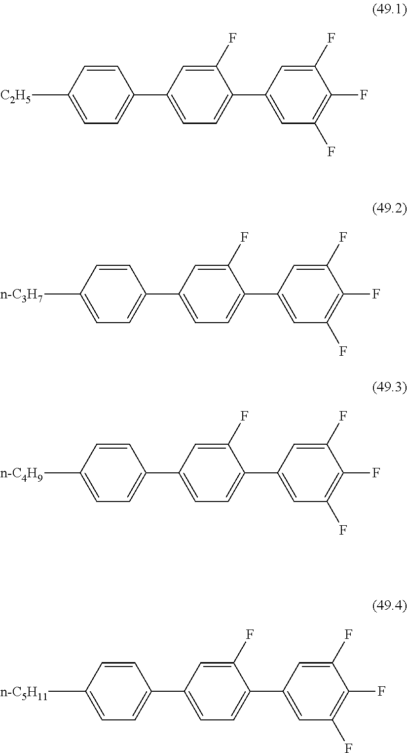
C1=CC(C2=CC=C(C3=CC(F)=C(F)C(F)=C3)C(F)=C2)=CC=C1[C2H5].C1=CC(C2=CC=C(C3=CC(F)=C(F)C(F)=C3)C(F)=C2)=CC=C1[n-C3H7].C1=CC(C2=CC=C(C3=CC(F)=C(F)C(F)=C3)C(F)=C2)=CC=C1[n-C4H9].C1=CC(C2=CC=C(C3=CC(F)=C(F)C(F)=C3)C(F)=C2)=CC=C1[n-C5H11]
